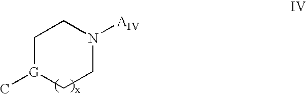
C1[G](C)CCN([AIV])C1
